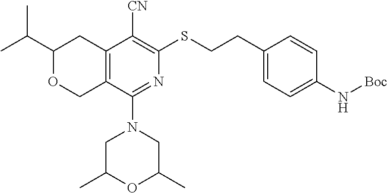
C1(C(C)C)OCC2=C(C1)C([CN])=C(SCCC1=CC=C(N[Boc])C=C1)N=C2N1CC(C)OC(C)C1
